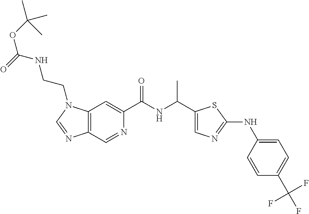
C12=C(C=C(C(NC(C)C3=CN=C(NC4=CC=C(C(F)(F)F)C=C4)S3)=O)N=C1)N(CCNC(OC(C)(C)C)=O)C=N2
